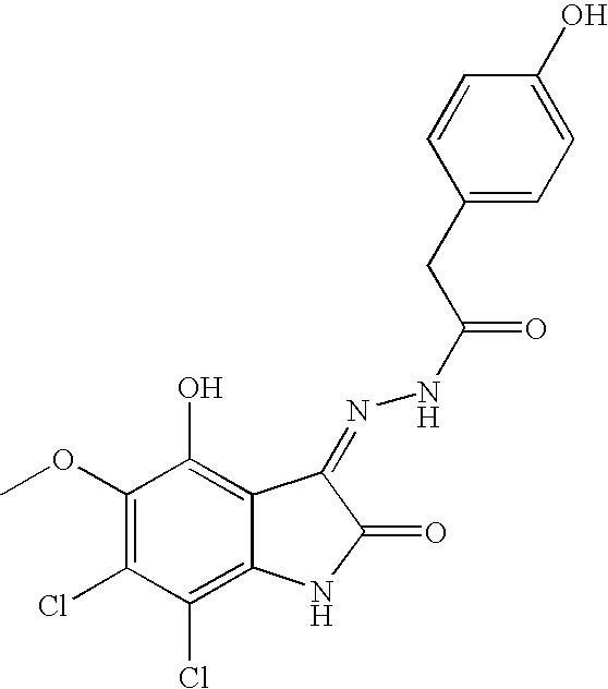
C1(OC)=C(Cl)C(Cl)=C2C(=C1O)C(=NNC(CC1=CC=C(O)C=C1)=O)C(=O)N2
